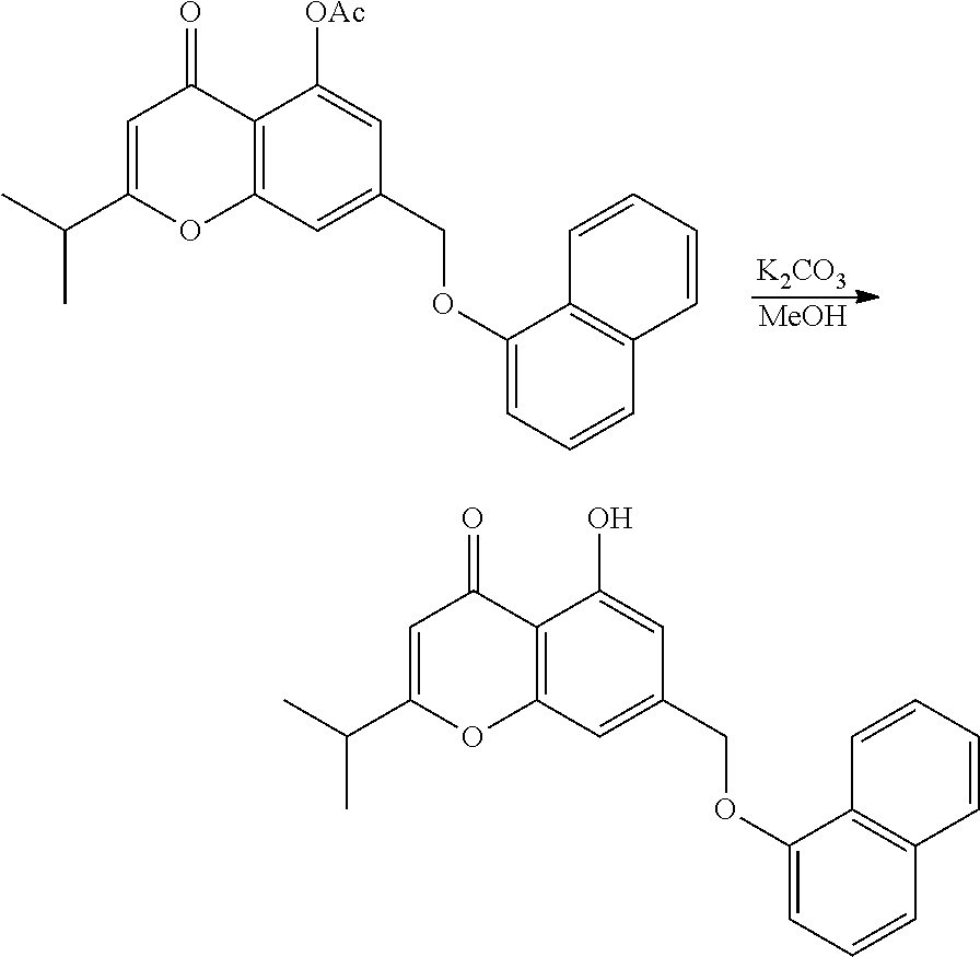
C12=C(C=C(COC3=CC=CC4=C3C=CC=C4)C=C1[OAc])OC(C(C)C)=CC2=O.[K2CO3].[MeOH].C12=C(C=C(COC3=CC=CC4=C3C=CC=C4)C=C1O)OC(C(C)C)=CC2=O
